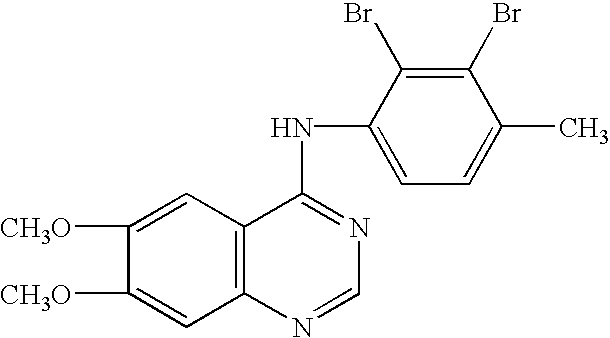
C1([CH3O])=CC2=C(C=C1[CH3O])C(NC1=CC=C(C)C(Br)=C1Br)=NC=N2
